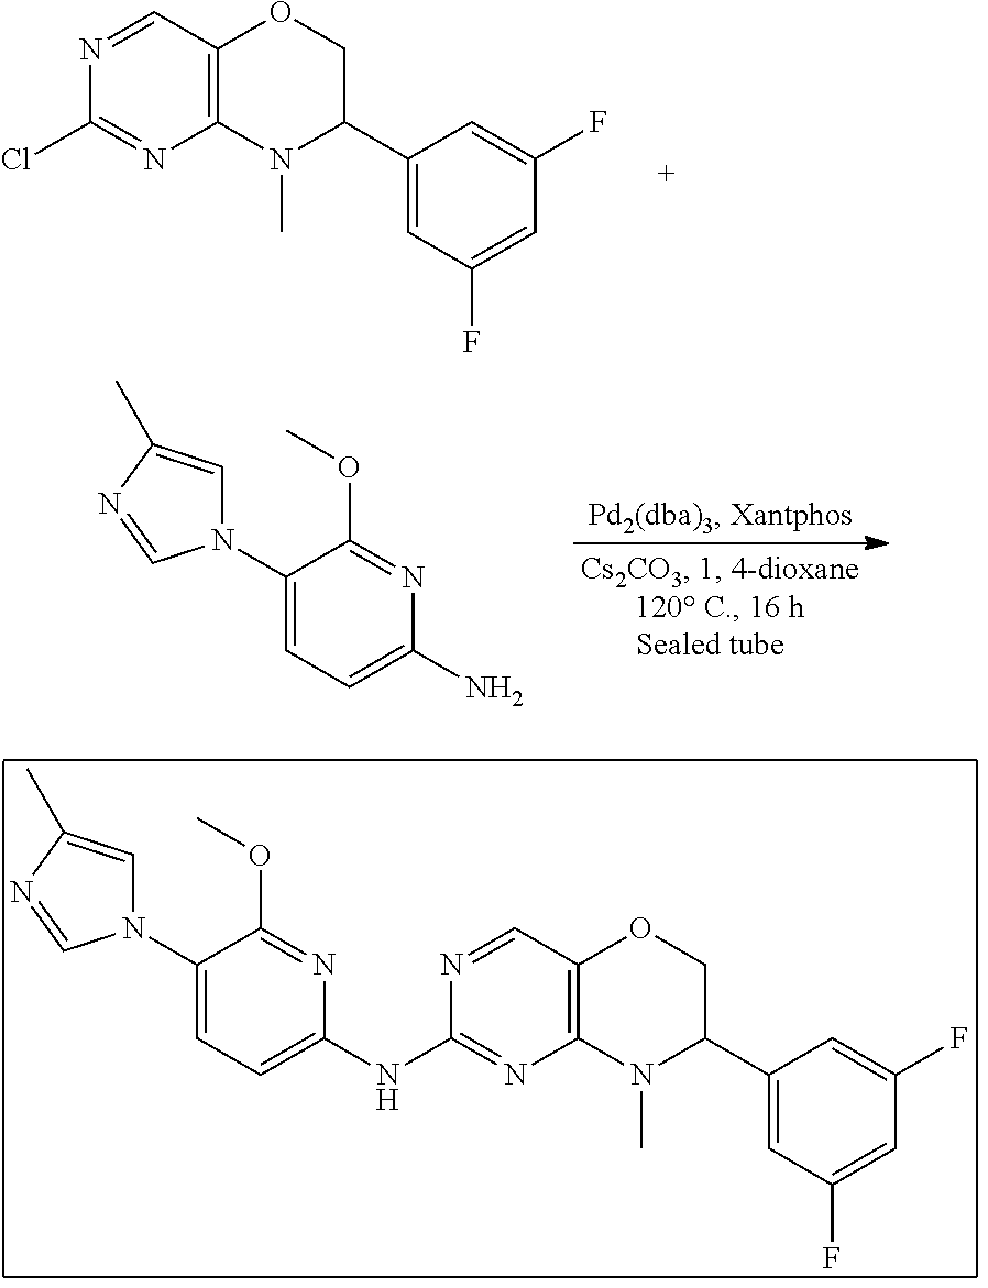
C1(N2C=C(C)N=C2)=CC=C(N)N=C1OC.N1=CC2=C(N=C1Cl)N(C)C(C1=CC(F)=CC(F)=C1)CO2.N1=CC2=C(N=C1NC1=CC=C(N3C=C(C)N=C3)C(OC)=N1)N(C)C(C1=CC(F)=CC(F)=C1)CO2
